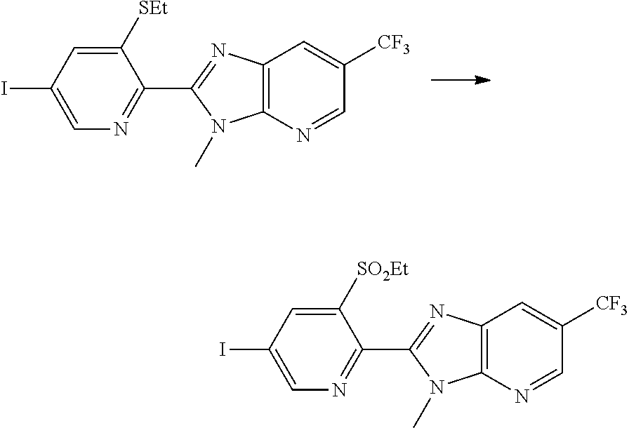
C1([SEt])=CC(I)=CN=C1C1=NC2=C(N1C)N=CC([CF3])=C2.C1([SO2Et])=CC(I)=CN=C1C1=NC2=C(N1C)N=CC([CF3])=C2
